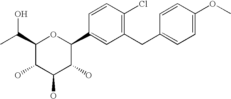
C1(C(O)C)C(O)C(O)C(O)C(C2=CC(CC3=CC=C(OC)C=C3)=C(Cl)C=C2)O1
